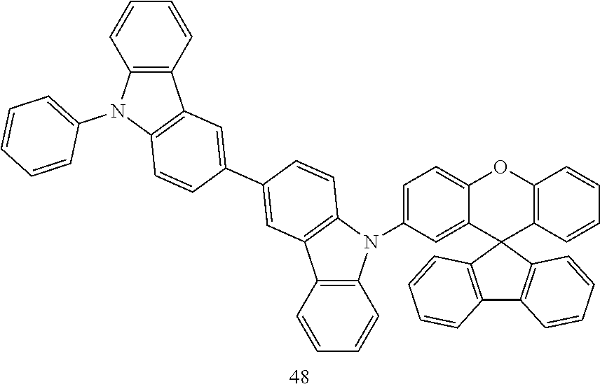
C12=C(C3(C4=C1C=CC=C4)C1=C(OC4=CC=C(N5C6=C(C=CC=C6)C6=C5C=CC(C5=CC7=C(C=C5)N(C5=CC=CC=C5)C5=C7C=CC=C5)=C6)C=C34)C=CC=C1)C=CC=C2
